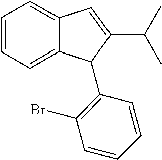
C1=CC=C2C(=C1)C=C(C(C)C)C2C1=C(Br)C=CC=C1
